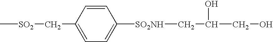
C[SO2]CC1=CC=C([SO2NH]CC(CO)O)C=C1
